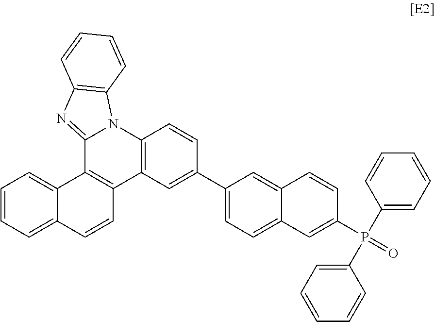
C1=CC=C2C(=C1)C1=C(C=C2)C2=C(N3C1=NC1=C3C=CC=C1)C=CC(C1=CC=C3C(=C1)C=CC(P(=O)(C1=CC=CC=C1)C1=CC=CC=C1)=C3)=C2
